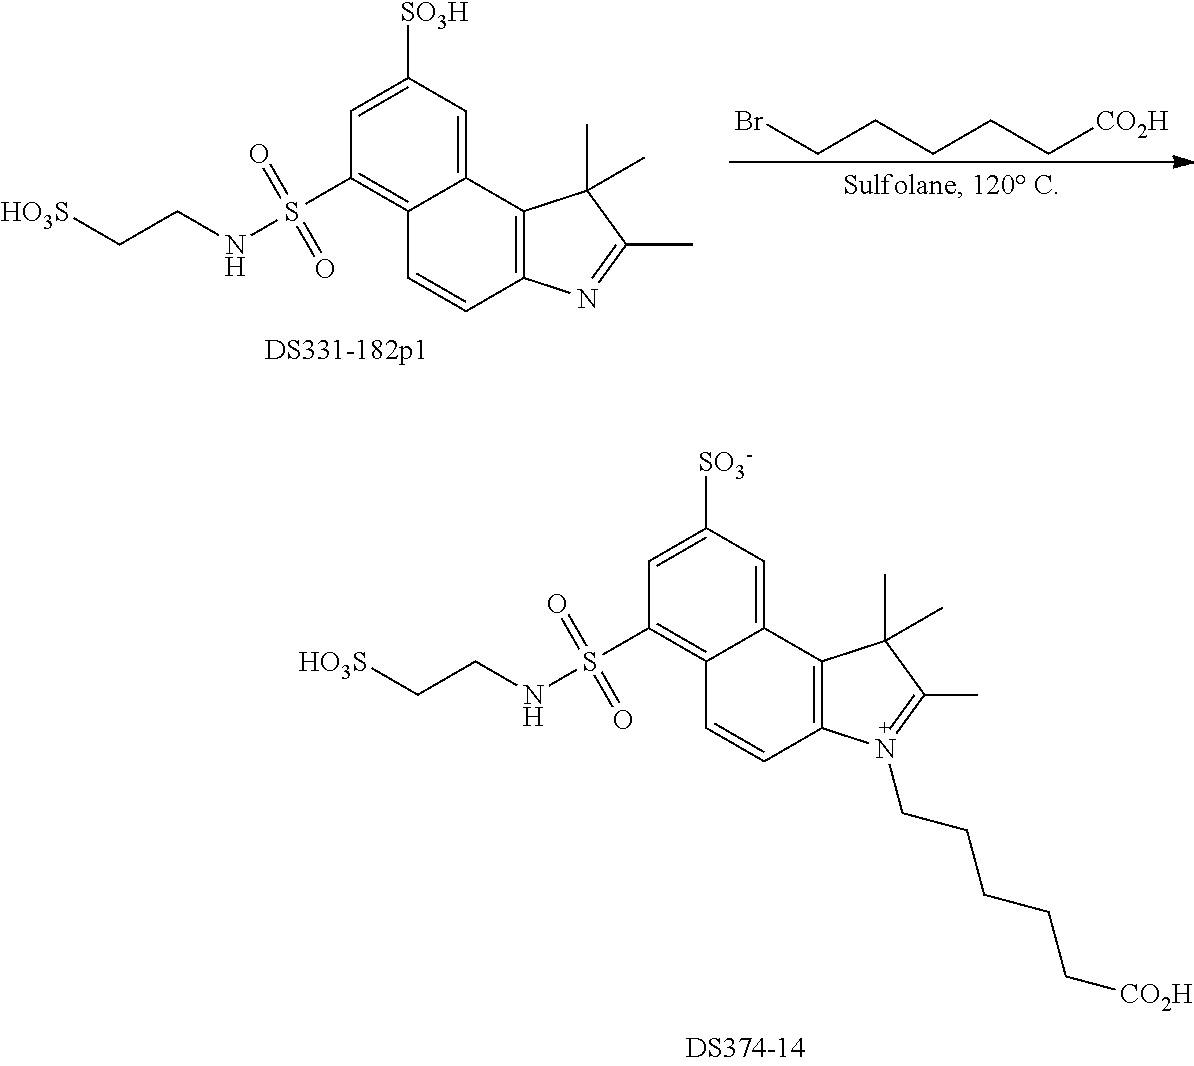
BrCCCCC[CO2H].C1=C([SO3H])C=C2C(=C1S(NCC[HO3S])(=O)=O)C=CC1=C2C(C)(C)C(C)=N1.C12=C(S(NCC[HO3S])(=O)=O)C=C([SO3-])C=C1C1=C(C=C2)N(CCCCC[CO2H])=C(C)C1(C)C
